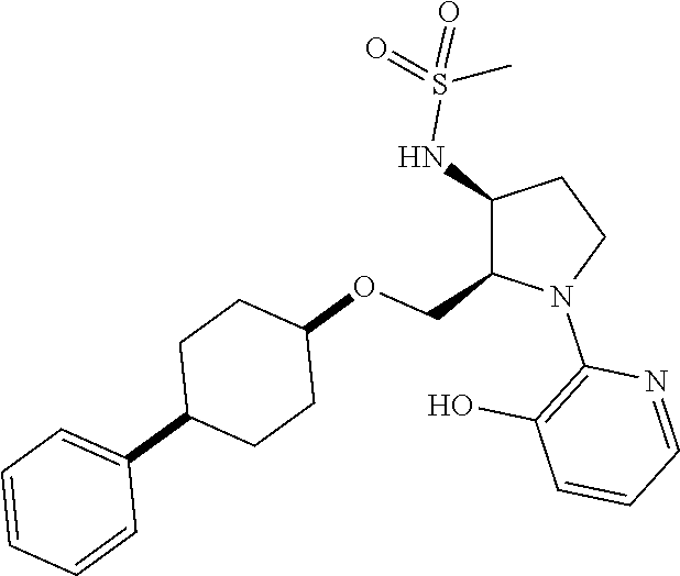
C1(NS(=O)(=O)C)C(COC2CCC(C3=CC=CC=C3)CC2)N(C2=C(O)C=CC=N2)CC1
